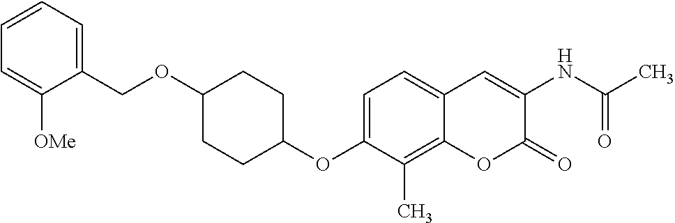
C1(OC2=CC=C3C(=C2C)OC(=O)C(NC(C)=O)=C3)CCC(OCC2=CC=CC=C2[OMe])CC1
